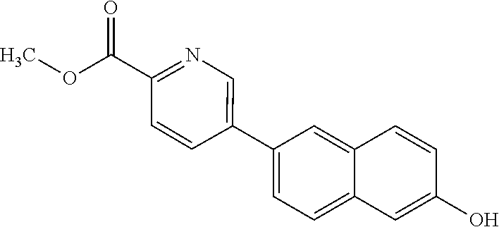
C1(O)=CC2=CC=C(C3=CN=C(C(OC)=O)C=C3)C=C2C=C1
